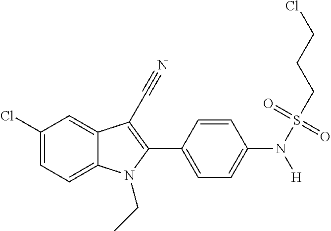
C1=C2C(=CC(Cl)=C1)C(C#N)=C(C1=CC=C(N(S(CCCCl)(=O)=O)[H])C=C1)N2CC
